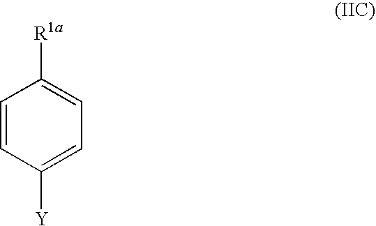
C1=CC([Y])=CC=C1[R1a]
